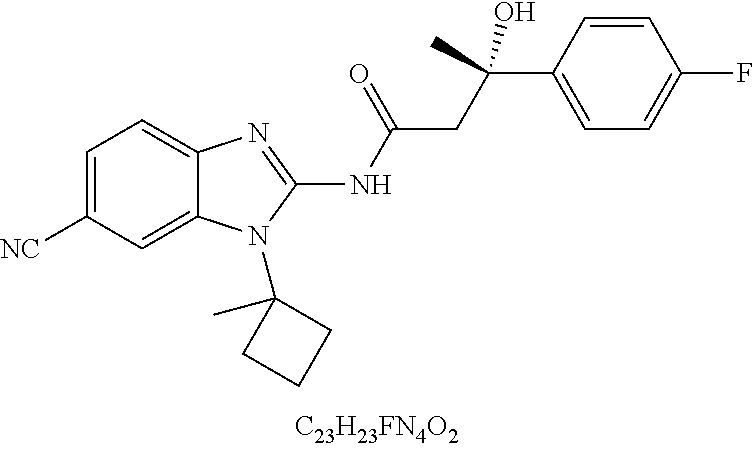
C1=C([CN])C=C2C(=C1)N=C(NC(CC(C)(C1=CC=C(F)C=C1)O)=O)N2C1(C)CCC1
